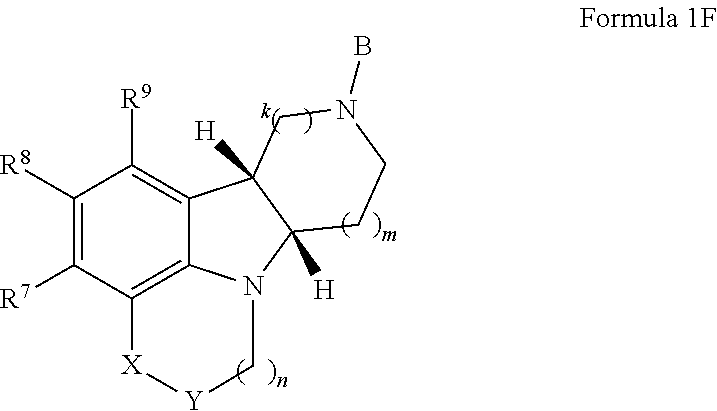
C1([R8])=C([R7])C2=C3C(=C1[R9])C1([H])C([H])(N3C[Y][X]2)CCN(B)C1
